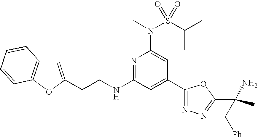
N1=C(NCCC2=CC3=C(O2)C=CC=C3)C=C(C2=NN=C(C(C)(N)C[Ph])O2)C=C1N(C)S(C(C)C)(=O)=O
